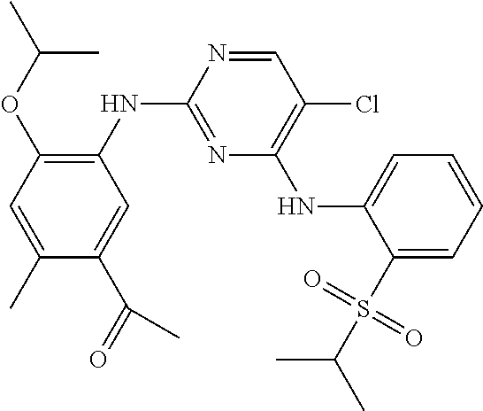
C1=NC(NC2=C(OC(C)C)C=C(C)C(C(=O)C)=C2)=NC(NC2=CC=CC=C2S(C(C)C)(=O)=O)=C1Cl
